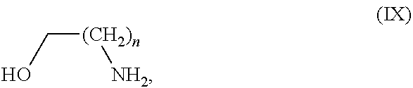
[NH2][(CH2)n]CO
